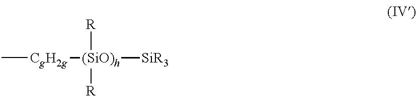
C[CgH2g][(SiO)h]([R])([R])[SiR3]
